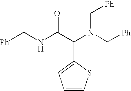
[Ph]CNC(C(N(C[Ph])C[Ph])C1=CC=CS1)=O
